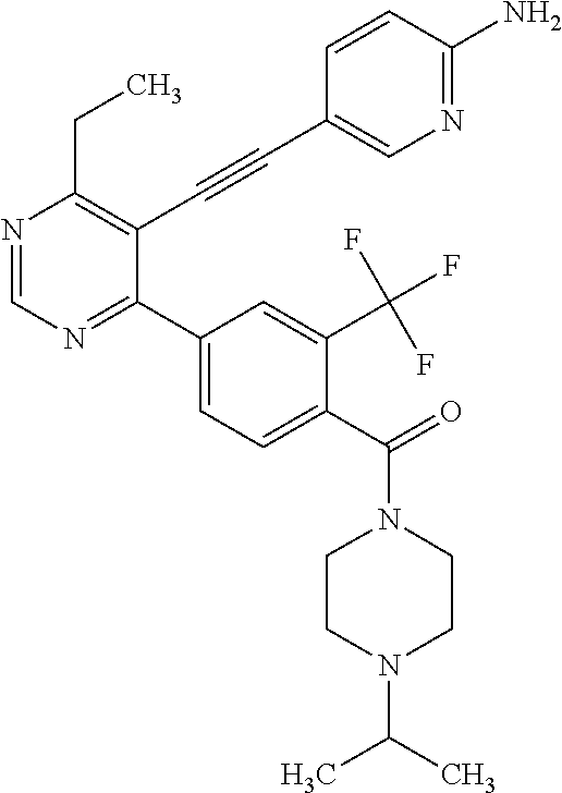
N1=CN=C(C2=CC=C(C(=O)N3CCN(C(C)C)CC3)C(C(F)(F)F)=C2)C(C#CC2=CN=C(N)C=C2)=C1CC
